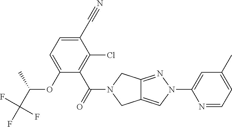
C1(C#N)=CC=C(OC(C(F)(F)F)C)C(C(=O)N2CC3=CN(C4=CC(C)=CC=N4)N=C3C2)=C1Cl
